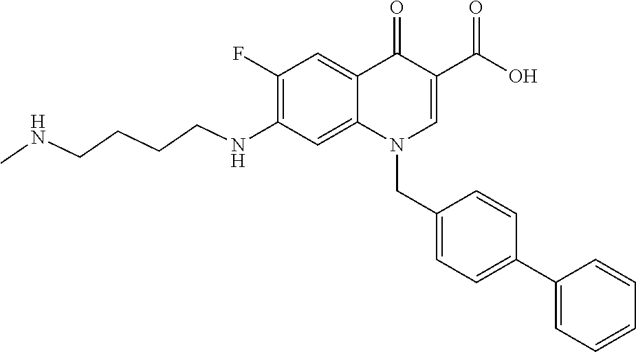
C1(F)=C(NCCCCNC)C=C2C(=C1)C(=O)C(C(O)=O)=CN2CC1=CC=C(C2=CC=CC=C2)C=C1
